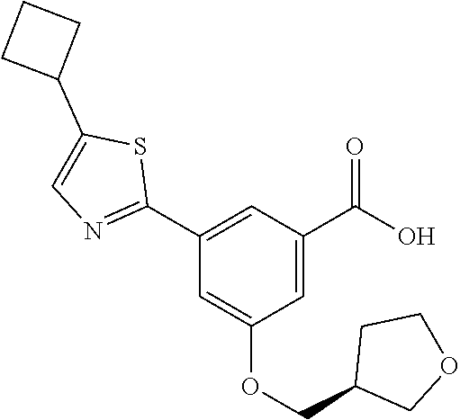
C1(C2=NC=C(C3CCC3)S2)=CC(C(O)=O)=CC(OCC2COCC2)=C1
